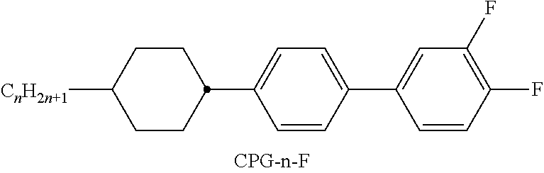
C1CC(C2=CC=C(C3=CC(F)=C(F)C=C3)C=C2)CCC1[CnH2n+1]
